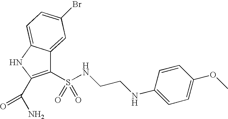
C1=C(Br)C=C2C(=C1)NC(C(N)=O)=C2S(NCCNC1=CC=C(OC)C=C1)(=O)=O
